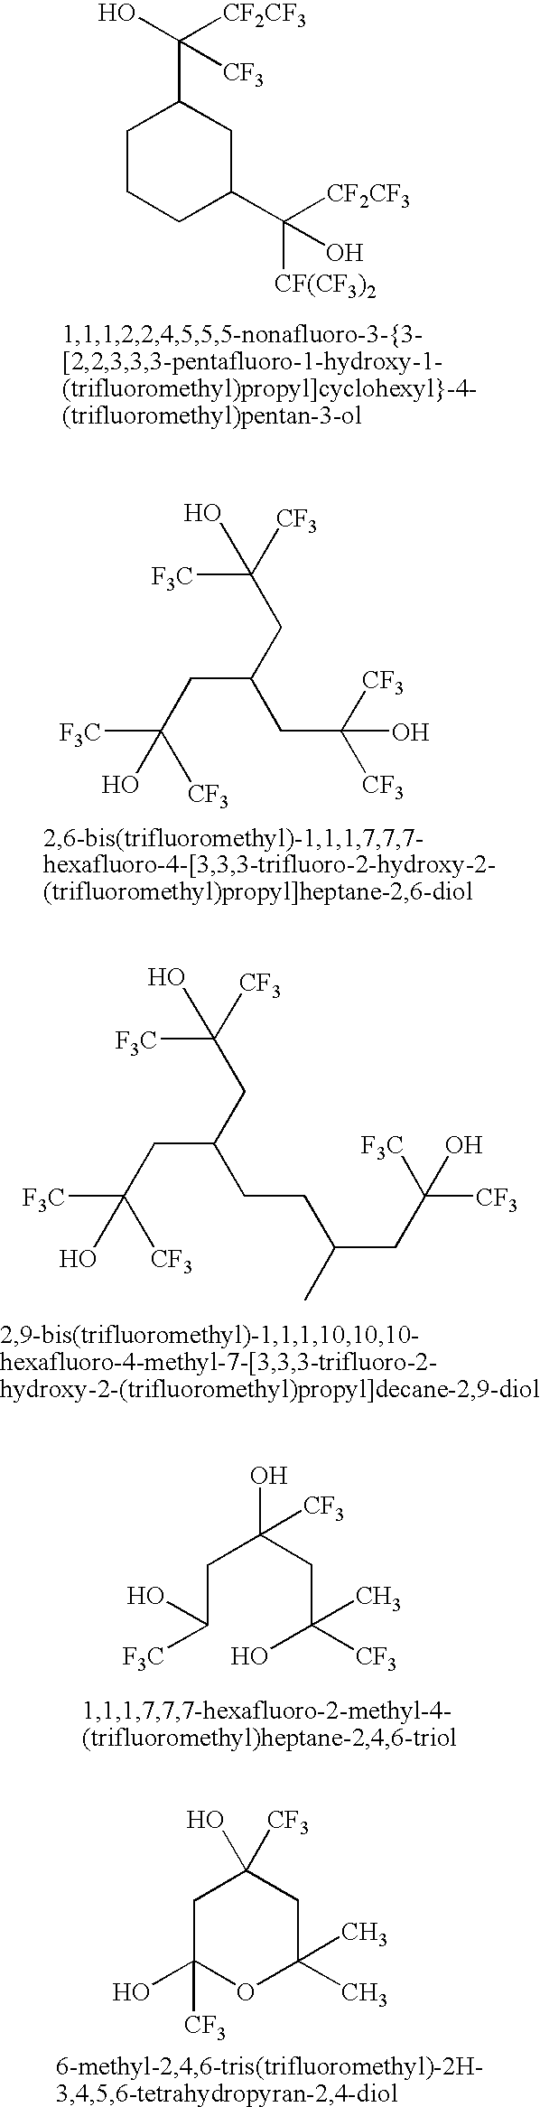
OC([CF2CF3])(C1CCCC(C([CF2CF3])([CF(CF3)2])O)C1)[CF3].OC([CF3])([CF3])CC(CC([F3C])([CF3])O)CC([F3C])(O)[CF3].C(CC(CC([F3C])([CF3])O)CC([F3C])(O)[CF3])C(CC([CF3])([F3C])O)C.OC([CF3])(CC([F3C])O)CC(O)(C)[CF3].OC1([CF3])CC([CF3])(O)OC(C)(C)C1
